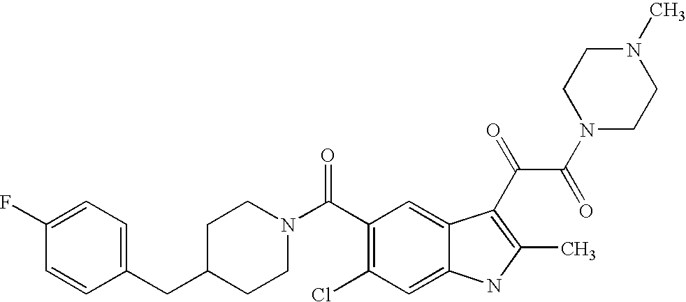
C1(F)=CC=C(CC2CCN(C(C3=C(Cl)C=C4C(=C3)C(C(C(=O)N3CCN(C)CC3)=O)=C(C)N4)=O)CC2)C=C1
